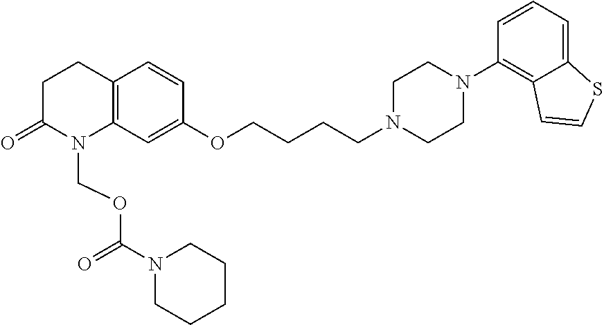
C1C(=O)N(COC(=O)N2CCCCC2)C2=C(C1)C=CC(OCCCCN1CCN(C3=C4C(=CC=C3)SC=C4)CC1)=C2
